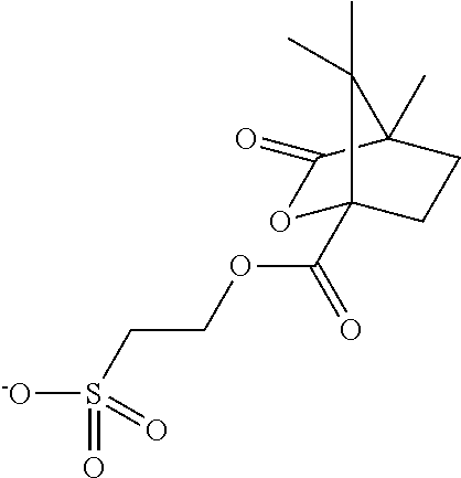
O1C2(C(OCCS([-O])(=O)=O)=O)CCC(C)(C1=O)C2(C)C
